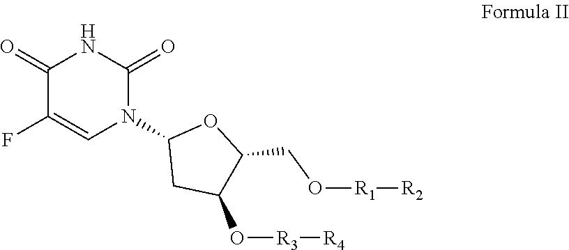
N1C(=O)N(C2CC(O[R3][R4])C(CO[R1][R2])O2)C=C(F)C1=O
